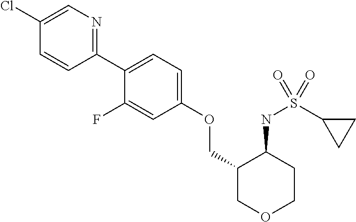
C1(Cl)=CN=C(C2=CC=C(OCC3COCCC3NS(C3CC3)(=O)=O)C=C2F)C=C1
